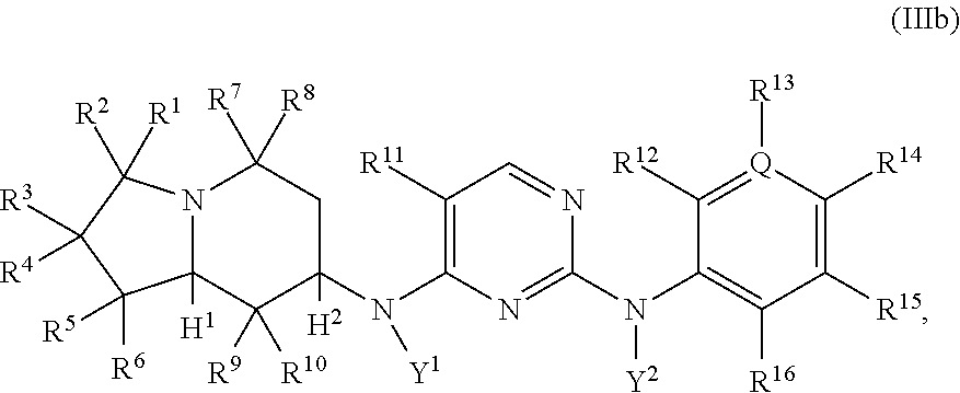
N12C([H1])(C([R9])([R10])C(N(C3=C([R11])C=NC(N(C4=C([R16])C([R15])=C([R14])[Q]([R13])=C4[R12])[Y2])=N3)[Y1])([H2])CC1([R8])[R7])C([R6])([R5])C([R3])([R4])C2([R1])[R2]
